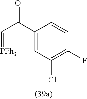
O=C(C1=CC(Cl)=C(F)C=C1)C=[PPh3]
